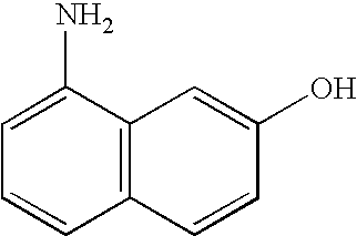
C1=C(N)C2=C(C=C1)C=CC(O)=C2
